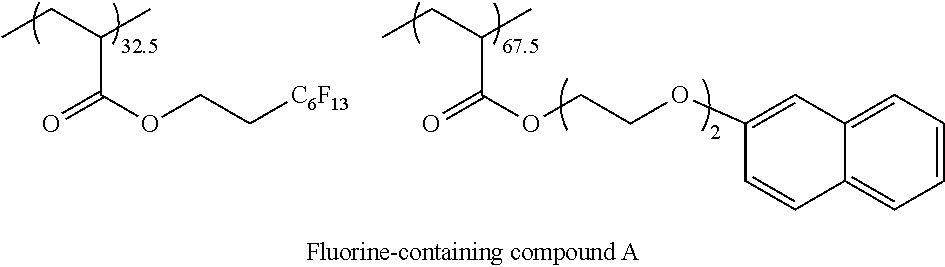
C(C(OCC[C6F13])=O)(CC)C.C(C(OCCOC1=CC2=CC=CC=C2C=C1)=O)(CC)C
